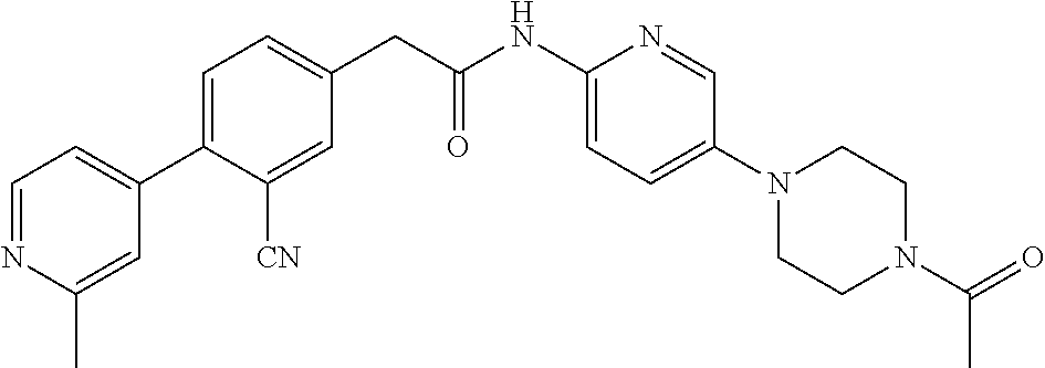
C1=NC(C)=CC(C2=CC=C(CC(NC3=CC=C(N4CCN(C(C)=O)CC4)C=N3)=O)C=C2[CN])=C1
